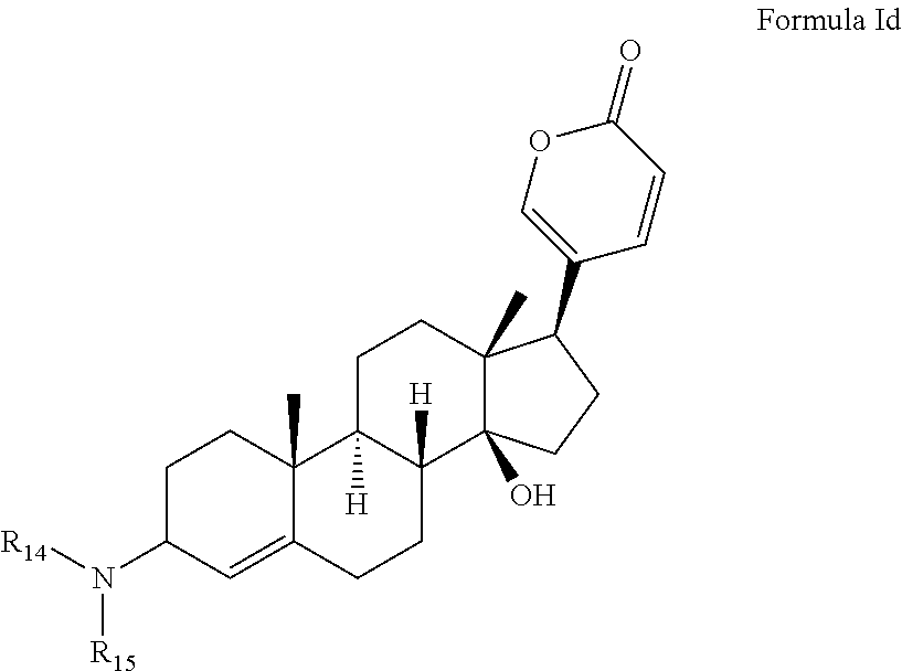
C1C(N([R14])[R15])C=C2C(C)(C1)C1([H])C([H])(CC2)C2(O)C(C)(CC1)C(C1=COC(=O)C=C1)CC2
